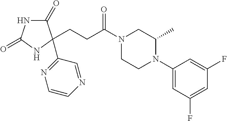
C1(=O)NC(=O)NC1(C1=NC=CN=C1)CCC(N1CCN(C2=CC(F)=CC(F)=C2)C(C)C1)=O
